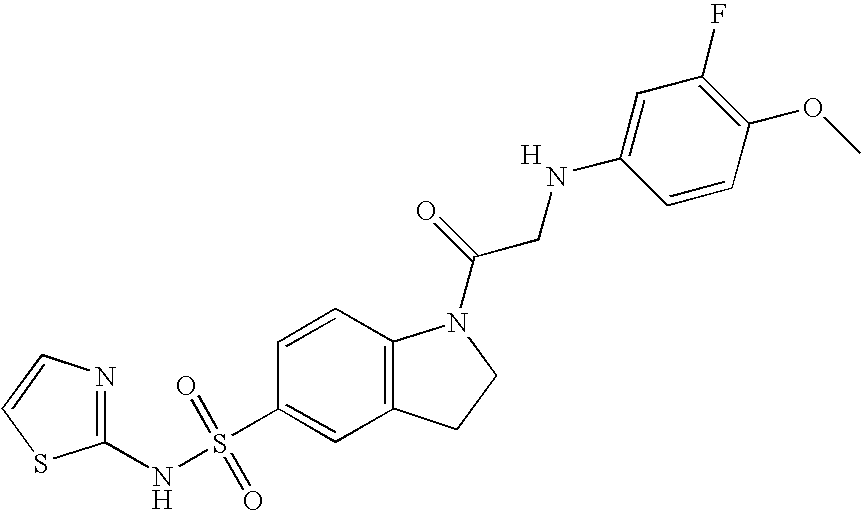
C1=CC2=C(C=C1S(NC1=NC=CS1)(=O)=O)CCN2C(=O)CNC1=CC(F)=C(OC)C=C1.[H]
